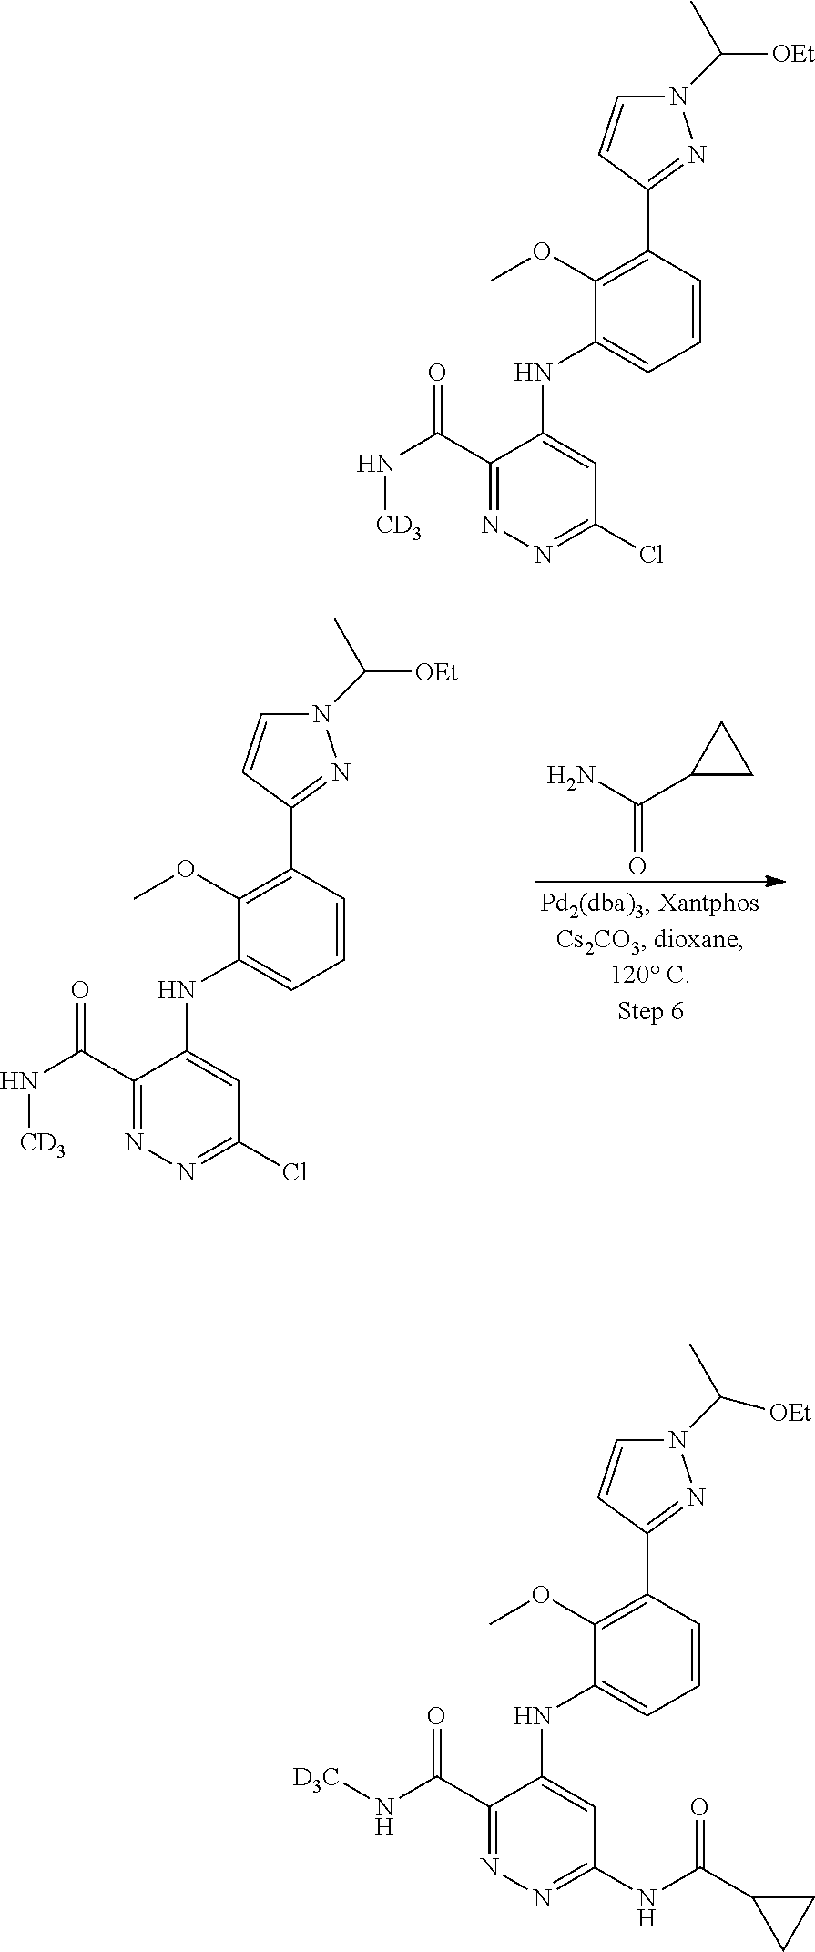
C(=O)(N)C1CC1.C1=CC(C2=NN(C([OEt])C)C=C2)=C(OC)C(NC2=CC(Cl)=NN=C2C(N[CD3])=O)=C1.C1=CC(C2=NN(C([OEt])C)C=C2)=C(OC)C(NC2=CC(Cl)=NN=C2C(N[CD3])=O)=C1.C1=CC(C2=NN(C([OEt])C)C=C2)=C(OC)C(NC2=CC(NC(C3CC3)=O)=NN=C2C(N[D3C])=O)=C1
